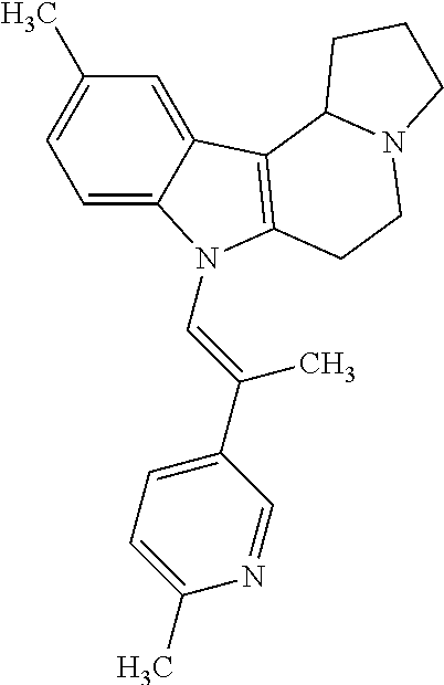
C1=C2C(=CC(C)=C1)C1=C(N2C=C(C2=CC=C(C)N=C2)C)CCN2C1CCC2
